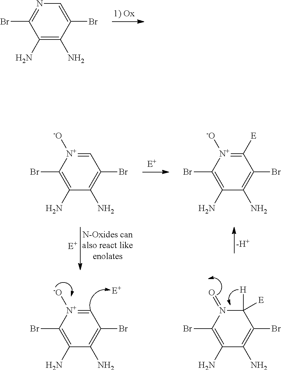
C1(N)=C(N)C(Br)=CN=C1Br.[-H+].C1(N)=C(Br)[N+]([-O])=CC(Br)=C1N.C1(N)=C(Br)N(=O)C([E])([H])C(Br)=C1N.C1(N)=C(Br)[N+]([-O])=CC(Br)=C1N.C1(N)=C(Br)[N+]([-O])=C([E])C(Br)=C1N
